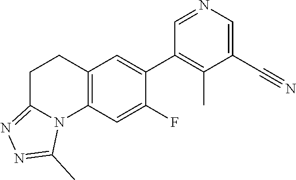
C12=C(C=C(F)C(C3=C(C)C(C#N)=CN=C3)=C1)N1C(=NN=C1C)CC2
